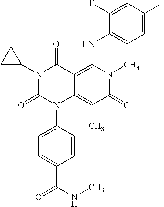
N1(C2CC2)C(=O)N(C2=CC=C(C(NC)=O)C=C2)C2=C(C)C(=O)N(C)C(NC3=CC=C(I)C=C3F)=C2C1=O
